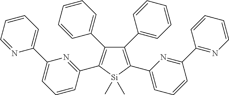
N1=CC=CC=C1C1=CC=CC(C2=C(C3=CC=CC=C3)C(C3=CC=CC=C3)=C(C3=CC=CC(C4=NC=CC=C4)=N3)[Si]2(C)C)=N1
